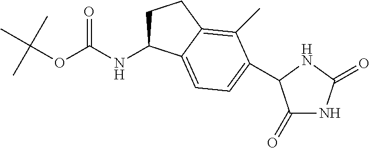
N(C(OC(C)(C)C)=O)C1CCC2=C(C)C(C3C(=O)NC(=O)N3)=CC=C12
